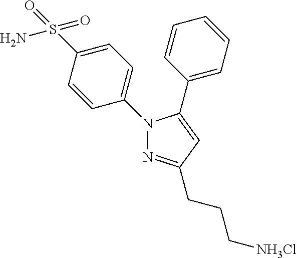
C1=C(N2N=C(CCC[NH3Cl])C=C2C2=CC=CC=C2)C=CC(S(N)(=O)=O)=C1
